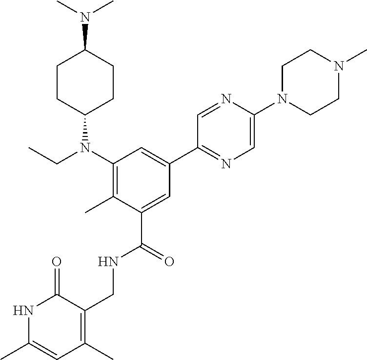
N1C(C)=CC(C)=C(CNC(C2=CC(C3=NC=C(N4CCN(C)CC4)N=C3)=CC(N(CC)C3CCC(N(C)C)CC3)=C2C)=O)C1=O
